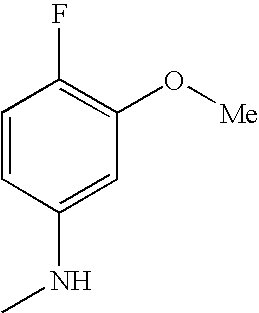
C1=CC(NC)=CC(O[Me])=C1F
